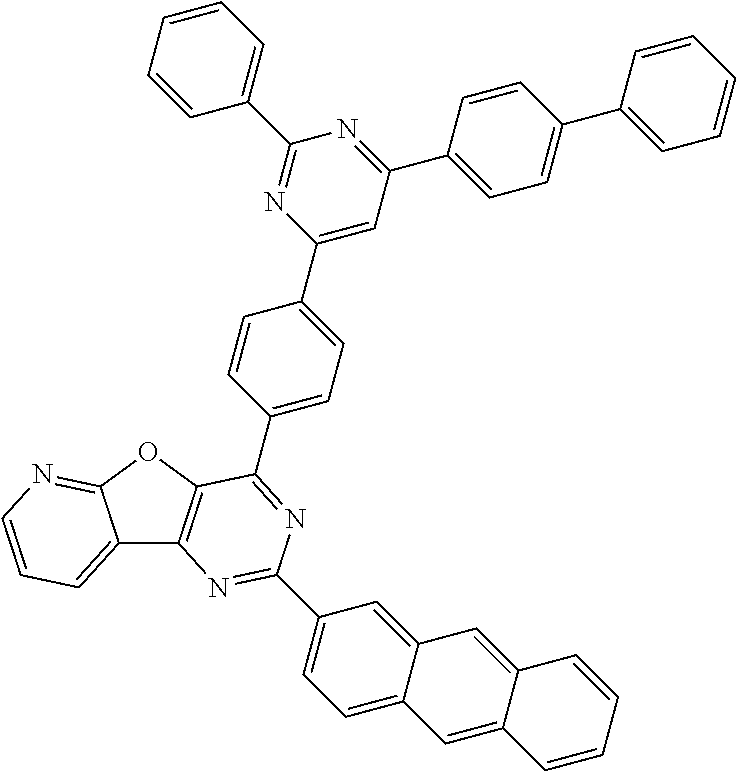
C12=CC=CN=C1OC1=C2N=C(C2=CC=C3C(=C2)C=C2C(=C3)C=CC=C2)N=C1C1=CC=C(C2=CC(C3=CC=C(C4=CC=CC=C4)C=C3)=NC(C3=CC=CC=C3)=N2)C=C1
